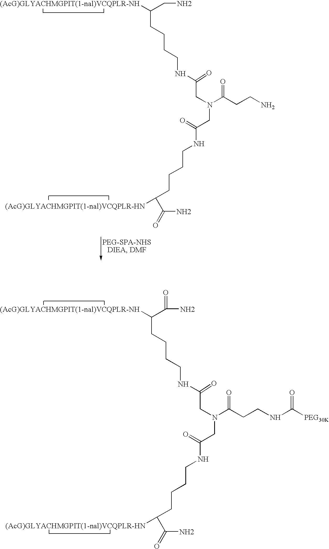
C(N)(C([(AcG)GLYACHMGPIT(1-nal)VCQPLR-NH])CCCCNC(CN(CC(=O)NCCCCC(C(N)=O)[(AcG)GLYACHMGPIT(1-nal)VCQPLR-HN])C(CCNC([PEG30K])=O)=O)=O)=O.C(N)C([(AcG)GLYACHMGPIT(1-nal)VCQPLR-NH])CCCCNC(CN(CC(=O)NCCCCC(C(N)=O)[(AcG)GLYACHMGPIT(1-nal)VCQPLR-HN])C(CCN)=O)=O
